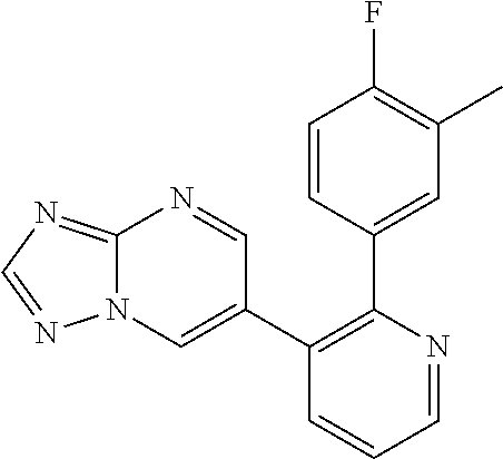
C1=CC(C2=C(C3=CN4C(=NC=N4)N=C3)C=CC=N2)=CC(C)=C1F
